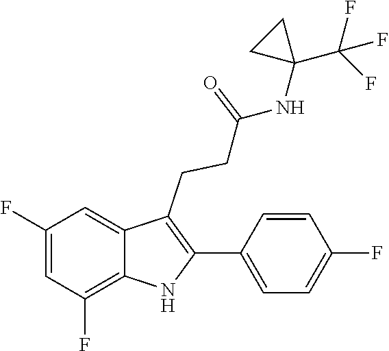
C1(C2=C(CCC(=O)NC3(C(F)(F)F)CC3)C3=CC(F)=CC(F)=C3N2)=CC=C(F)C=C1
